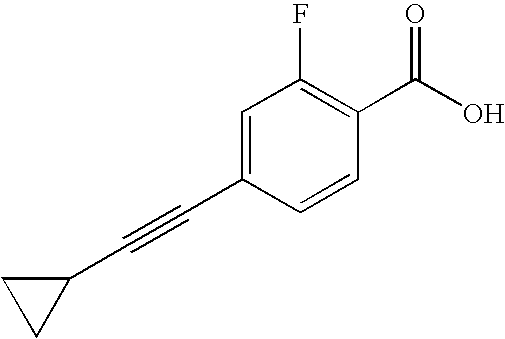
C1=C(C#CC2CC2)C=CC(C(O)=O)=C1F
